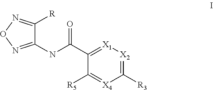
C1(NC(C2=[X1][X2]=C([R3])[X4]=C2[R5])=O)=NON=C1[R]
